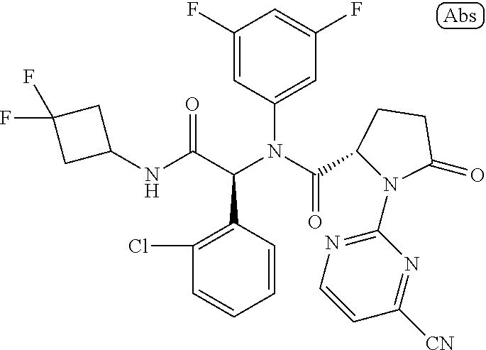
C1(F)=CC(N(C(=O)C2N(C3=NC=CC([CN])=N3)C(=O)CC2)C(C(NC2CC(F)(F)C2)=O)C2=C(Cl)C=CC=C2)=CC(F)=C1
